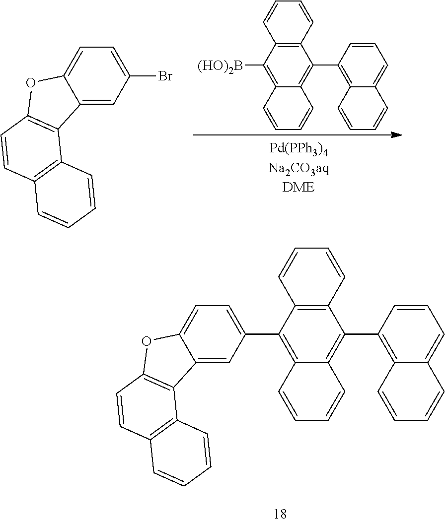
C12=CC(Br)=CC=C1OC1=C2C2=C(C=C1)C=CC=C2.C12=C(C=CC=C1)C(C1=C3C(=CC=C1)C=CC=C3)=C1C(=C2[(HO)2B])C=CC=C1.C12=CC(C3=C4C(=C(C5=C6C(=CC=C5)C=CC=C6)C5=C3C=CC=C5)C=CC=C4)=CC=C1OC1=C2C2=C(C=C1)C=CC=C2
